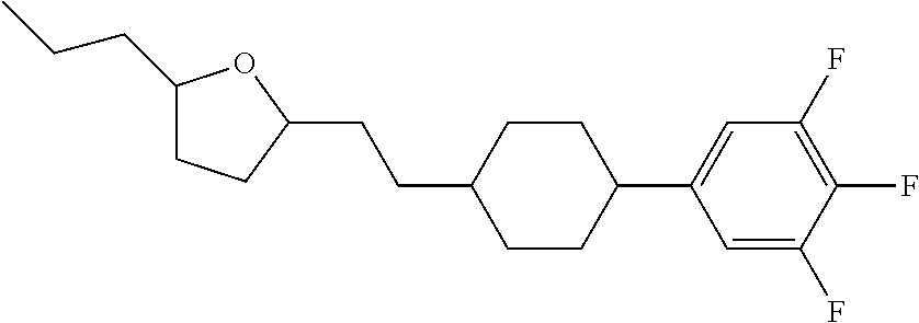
C1(CCC)CCC(CCC2CCC(C3=CC(F)=C(F)C(F)=C3)CC2)O1
